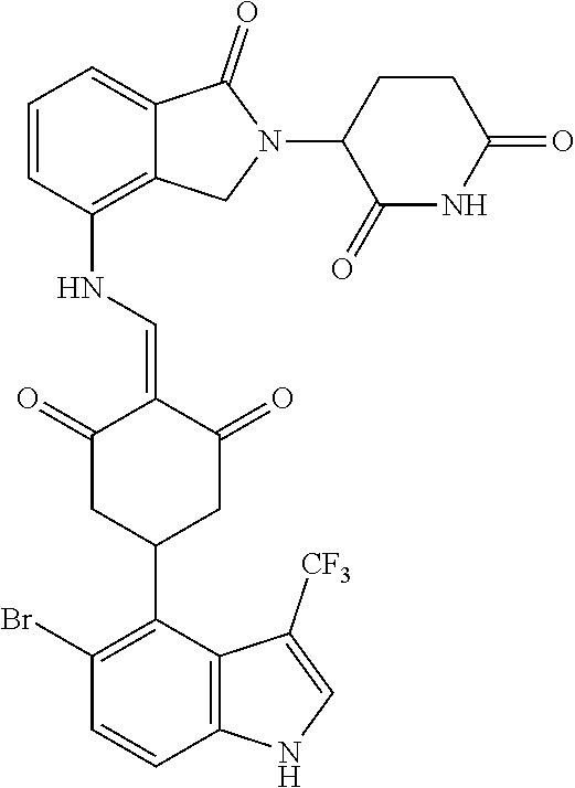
C1=CC(NC=C2C(=O)CC(C3=C(Br)C=CC4=C3C([CF3])=CN4)CC2=O)=C2C(=C1)C(=O)N(C1C(=O)NC(=O)CC1)C2
